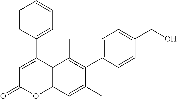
C1(C2=CC(=O)OC3=C2C(C)=C(C2=CC=C(CO)C=C2)C(C)=C3)=CC=CC=C1
